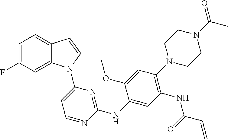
C1(NC2=NC(N3C4=CC(F)=CC=C4C=C3)=CC=N2)=CC(NC(C=C)=O)=C(N2CCN(C(C)=O)CC2)C=C1OC
